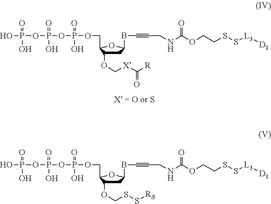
C1C(OCSS[RS])C(COP(OP(OP(O)(=O)O)(=O)O)(=O)O)OC1BC#CCNC(OCCSS[L3][D1])=O.C1C(OC[X]C([R])=O)C(COP(OP(OP(O)(=O)O)(=O)O)(=O)O)OC1BC#CCNC(OCCSS[L3][D1])=O
